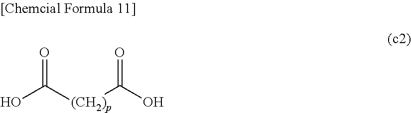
OC([(CH2)p]C(O)=O)=O
